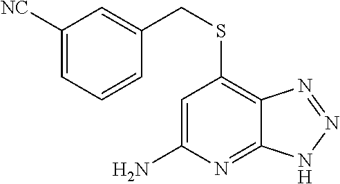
C1=C(N)N=C2C(=C1SCC1=CC([NC])=CC=C1)N=NN2
